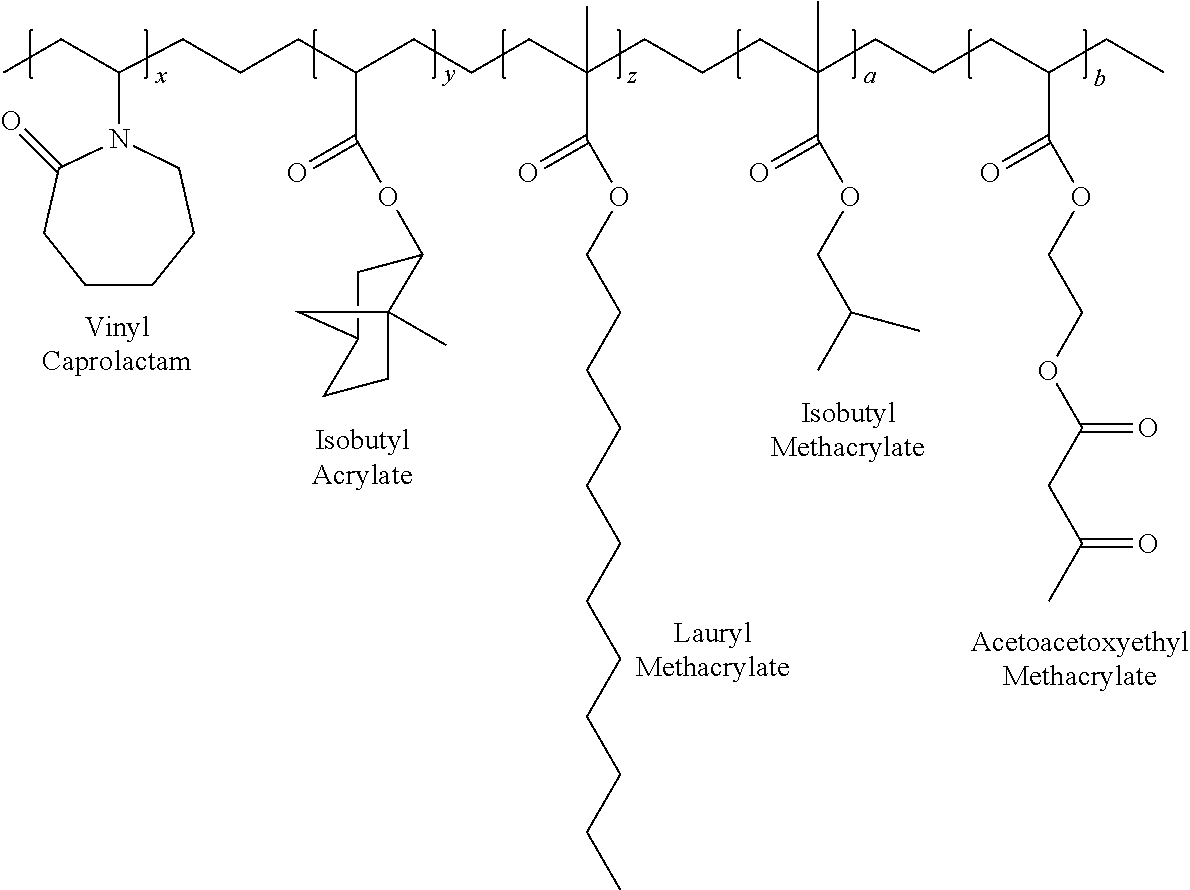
C(CC(CCCC(CCCC(CCCC(CC)C(=O)OCCOC(CC(C)=O)=O)(C(=O)OCC(C)C)C)(C(OCCCCCCCCCCCC)=O)C)C(OC1CC2CCC1(C)C2)=O)CC(CC)N1C(=O)CCCCC1
